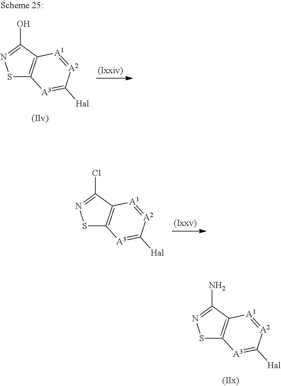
S1C2=C(C(O)=N1)[A1]=[A2]C([Hal])=[A3]2.S1C2=C(C(Cl)=N1)[A1]=[A2]C([Hal])=[A3]2.S1C2=C(C(N)=N1)[A1]=[A2]C([Hal])=[A3]2
